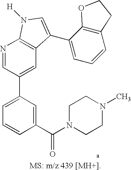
C1=C(C2=CC3=C(N=C2)N([H])C=C3C2=CC=CC3=C2OCC3)C=C(C(N2CCN(C)CC2)=O)C=C1
